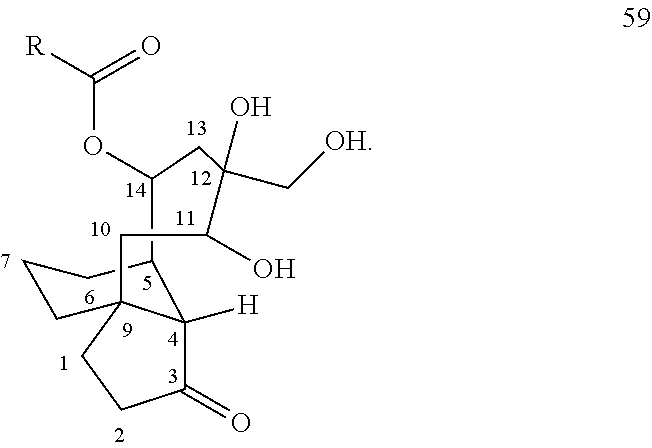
C1(O)C(O)(C[OH])CC(OC([R])=O)C2C3([H])C(=O)CCC3(CCC2)C1
